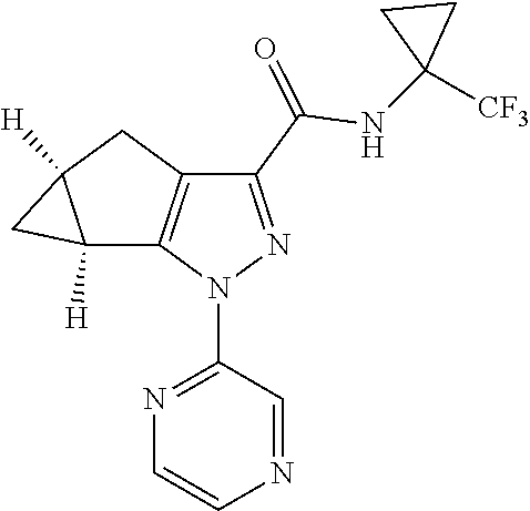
N1=CC(N2C3=C(CC4([H])CC34[H])C(C(NC3([CF3])CC3)=O)=N2)=NC=C1
